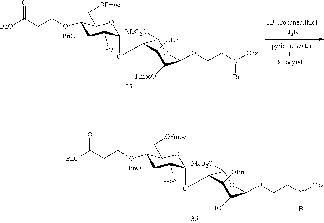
[BnO]C(CCOC1C([BnO])C([N3])C(OC2C([MeO2C])OC(OCCN([Cbz])[Bn])C([FmocO])C2[OBn])OC1C[OFmoc])=O.[BnO]C(CCOC1C([BnO])C(N)C(OC2C([MeO2C])OC(OCCN([Cbz])[Bn])C(O)C2[OBn])OC1C[OFmoc])=O
